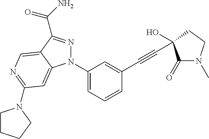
N1(C2=CC=CC(C#CC3(O)C(=O)N(C)CC3)=C2)N=C(C(N)=O)C2=CN=C(N3CCCC3)C=C12
